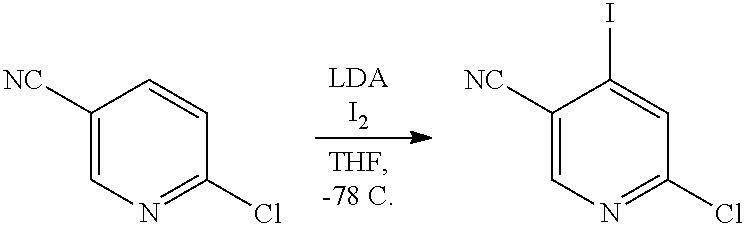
C1([NC])=CN=C(Cl)C=C1.C1([NC])=CN=C(Cl)C=C1I
